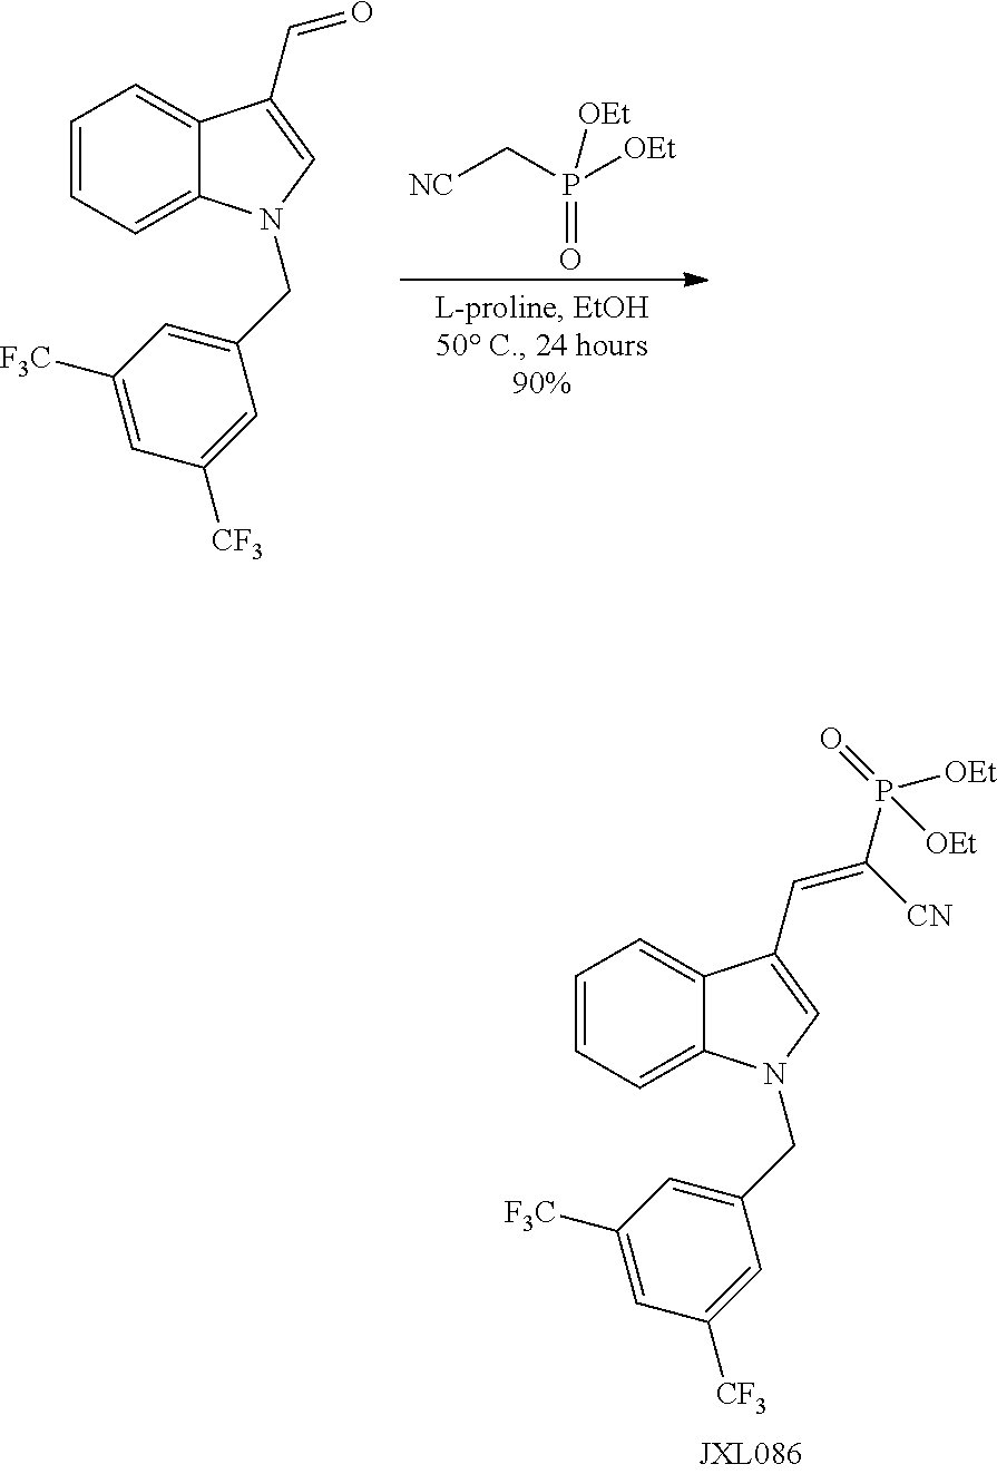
C1=CC=C2C(=C1)C(C=O)=CN2CC1=CC([F3C])=CC([CF3])=C1.O=P(C[NC])([OEt])[OEt].C1=CC=C2C(=C1)C(C=C(P(=O)([OEt])[OEt])[CN])=CN2CC1=CC([F3C])=CC([CF3])=C1
